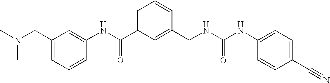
C1(CN(C)C)=CC=CC(NC(C2=CC=CC(CNC(NC3=CC=C(C#N)C=C3)=O)=C2)=O)=C1
